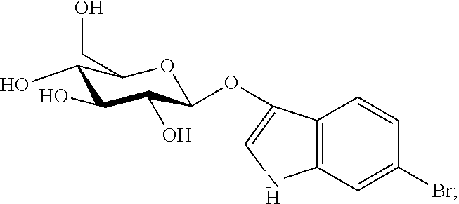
C12=C(C=C(Br)C=C1)NC=C2OC1C(O)C(O)C(O)C(CO)O1
